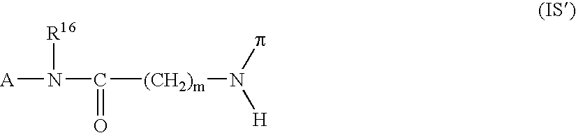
[A]N([R16])C(=O)[(CH2)m]N(p)[H]
